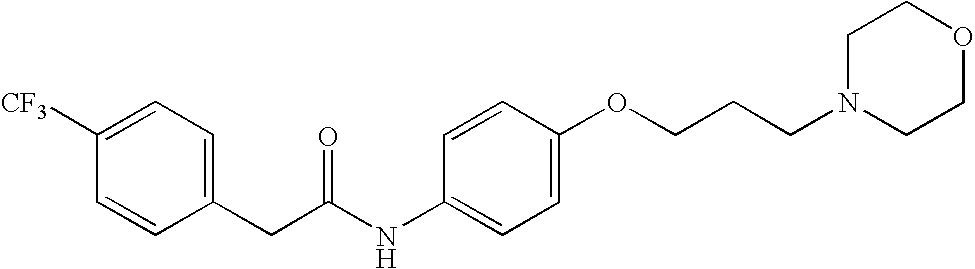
C1([CF3])=CC=C(CC(NC2=CC=C(OCCCN3CCOCC3)C=C2)=O)C=C1
